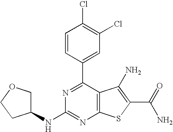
C1=CC(C2=NC(NC3COCC3)=NC3=C2C(N)=C(C(N)=O)S3)=CC(Cl)=C1Cl
